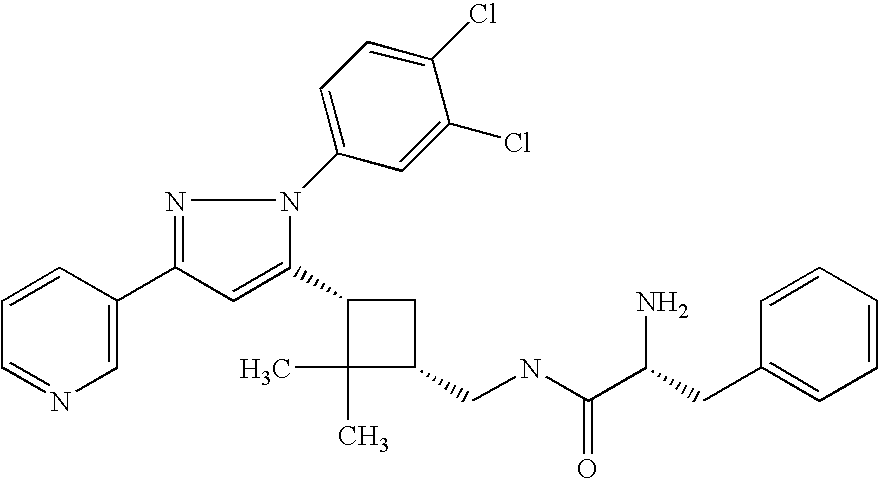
C1(C2=CC(C3=CN=CC=C3)=NN2C2=CC=C(Cl)C(Cl)=C2)C(C)(C)C(CNC(C(CC2=CC=CC=C2)N)=O)C1
